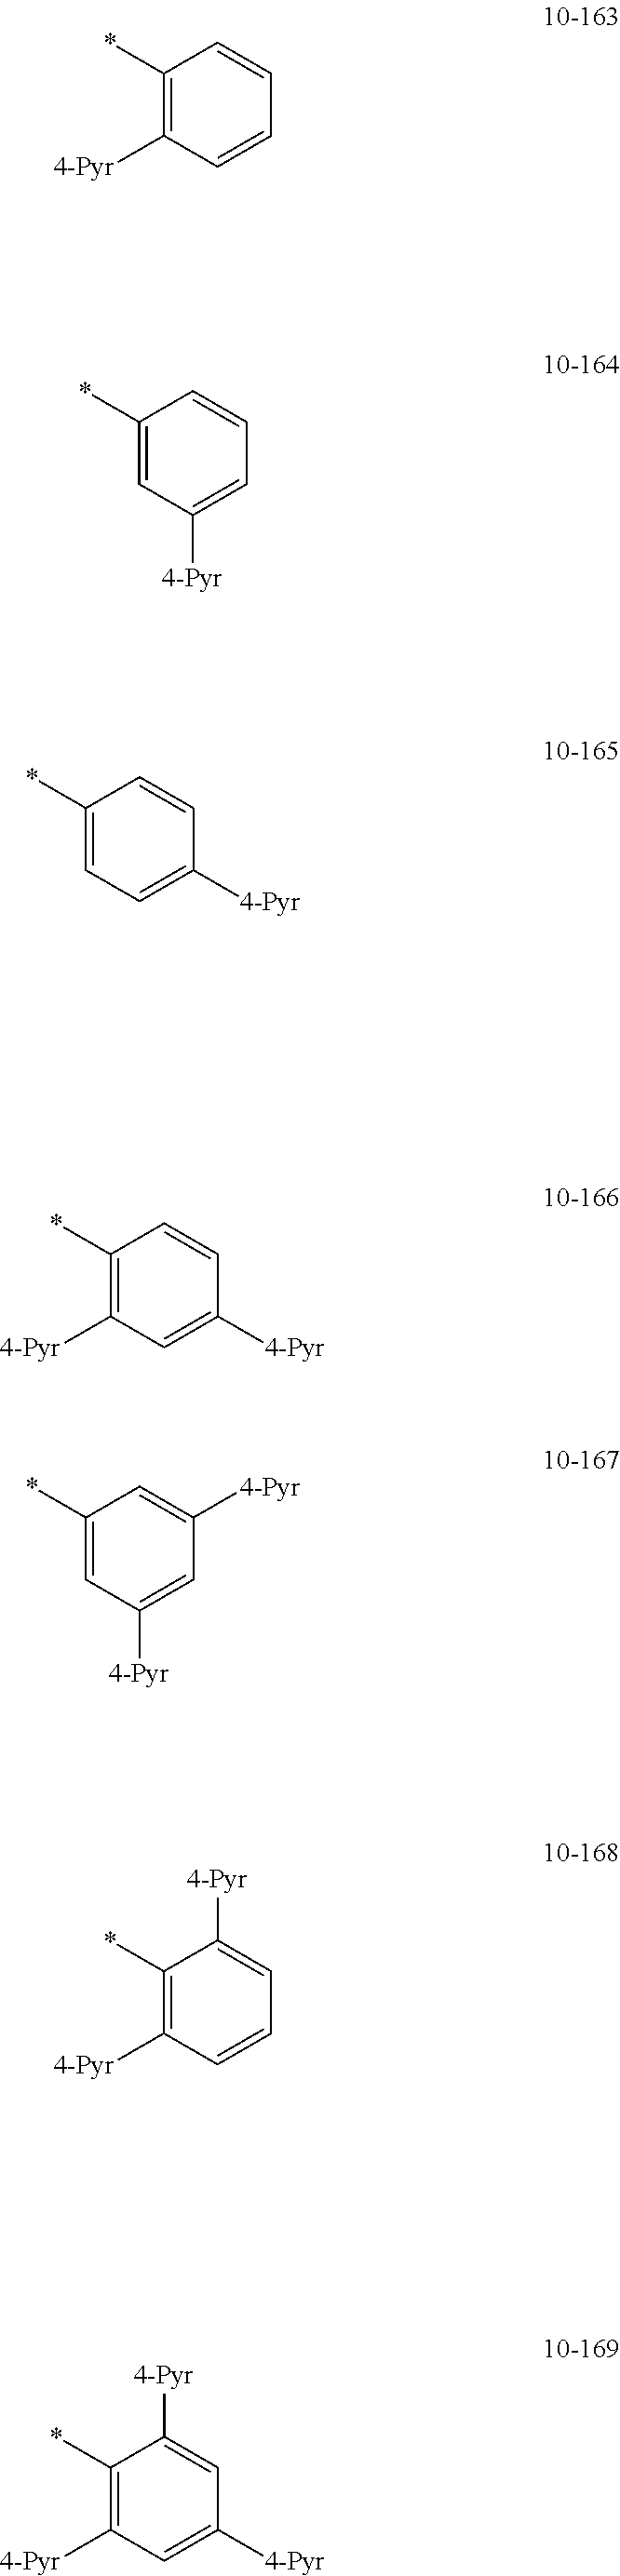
C1(*)=C([4-Pyr])C=CC=C1.C1(*)=CC=C([4-Pyr])C=C1.C1(*)=C([4-Pyr])C=C([4-Pyr])C=C1.C1(*)=CC([4-Pyr])=CC=C1.C1(*)=C([4-Pyr])C=C([4-Pyr])C=C1[4-Pyr].C1(*)=CC([4-Pyr])=CC([4-Pyr])=C1.C1(*)=C([4-Pyr])C=CC=C1[4-Pyr]
